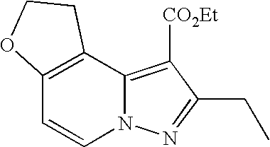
C12=C(C3=C([CO2Et])C(CC)=NN3C=C1)CCO2
